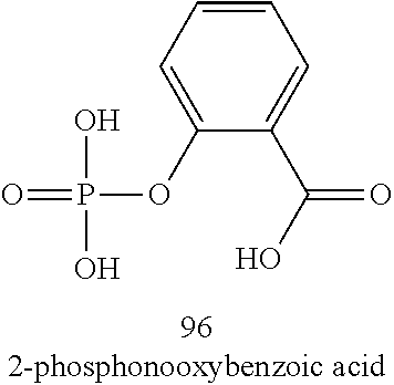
C1=CC=C(OP(O)(=O)O)C(C(O)=O)=C1
